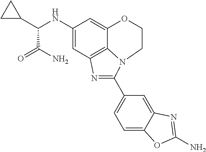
C1(NC(C2CC2)C(N)=O)=CC2=C3C(=C1)OCCN3C(C1=CC=C3C(=C1)N=C(N)O3)=N2
